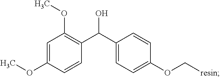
C1=C(OC)C=CC(C(C2=CC=C(OC[resin])C=C2)O)=C1OC
